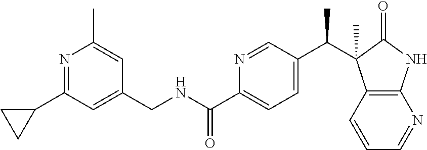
N1=C(C2CC2)C=C(CNC(C2=CC=C(C(C3(C)C4=C(NC3=O)N=CC=C4)C)C=N2)=O)C=C1C
